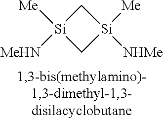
C1[Si]([MeHN])([Me])C[Si]1([NHMe])[Me]
